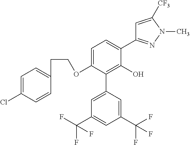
C1(OCCC2=CC=C(Cl)C=C2)=CC=C(C2=NN(C)C([CF3])=C2)C(O)=C1C1=CC(C(F)(F)F)=CC(C(F)(F)F)=C1
